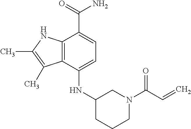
C1CC(NC2=CC=C(C(=O)N)C3=C2C(C)=C(C)N3)CN(C(=O)C=C)C1
